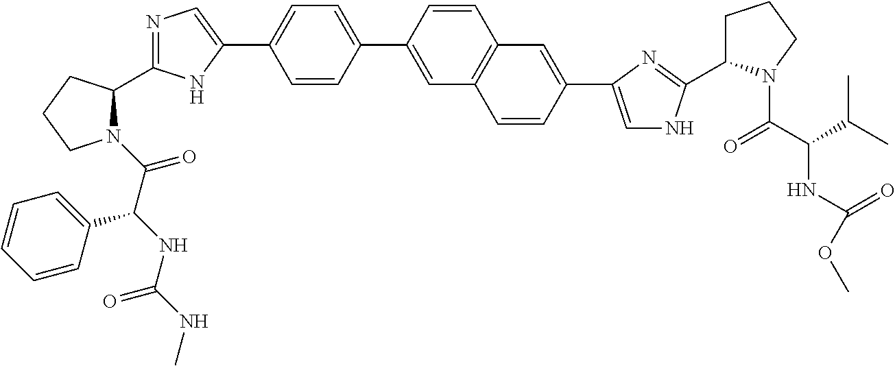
N1(C(C(NC(=O)NC)C2=CC=CC=C2)=O)C(C2=NC=C(C3=CC=C(C4=CC5=C(C=C4)C=C(C4=CNC(C6CCCN6C(C(C(C)C)NC(=O)OC)=O)=N4)C=C5)C=C3)N2)CCC1
